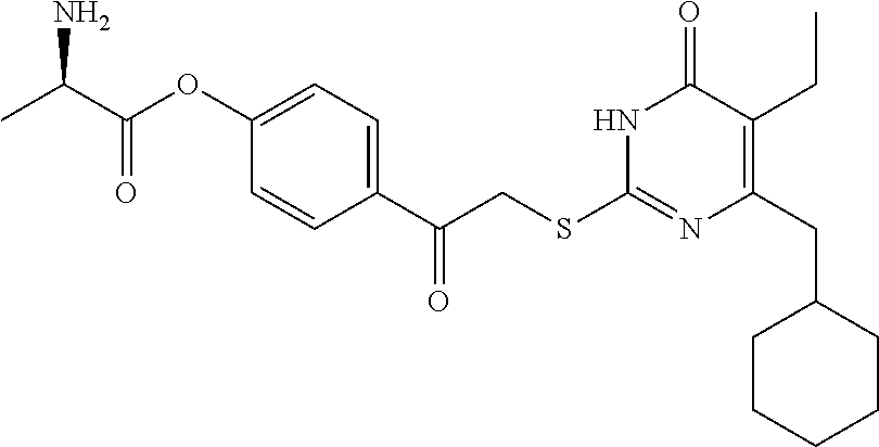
N1C(SCC(C2=CC=C(OC(C(C)N)=O)C=C2)=O)=NC(CC2CCCCC2)=C(CC)C1=O
